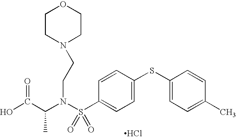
C(N(S(C1=CC=C(SC2=CC=C(C)C=C2)C=C1)(=O)=O)CCN1CCOCC1)(C(O)=O)C.Cl
